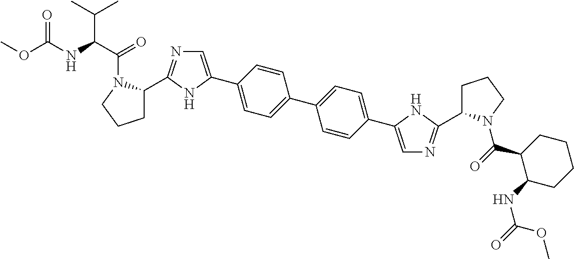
C1(C2=CN=C(C3CCCN3C(=O)C3C(NC(=O)OC)CCCC3)N2)=CC=C(C2=CC=C(C3=CN=C(C4CCCN4C(C(NC(OC)=O)C(C)C)=O)N3)C=C2)C=C1
